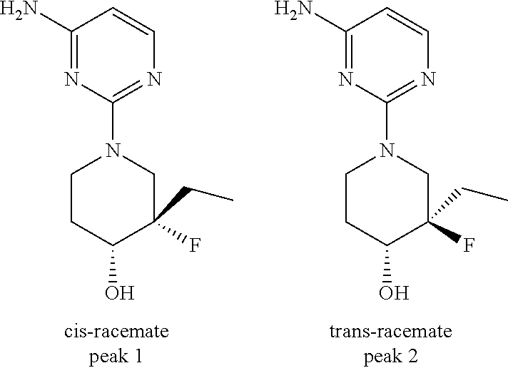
C1(N)=NC(N2CCC(O)C(F)(CC)C2)=NC=C1.C1(N)=NC(N2CCC(O)C(F)(CC)C2)=NC=C1
